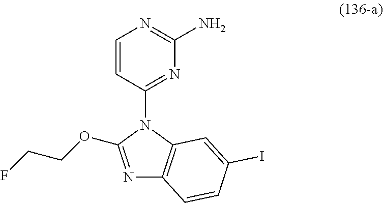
N1=C(OCCF)N(C2=NC(N)=NC=C2)C2=C1C=CC(I)=C2
